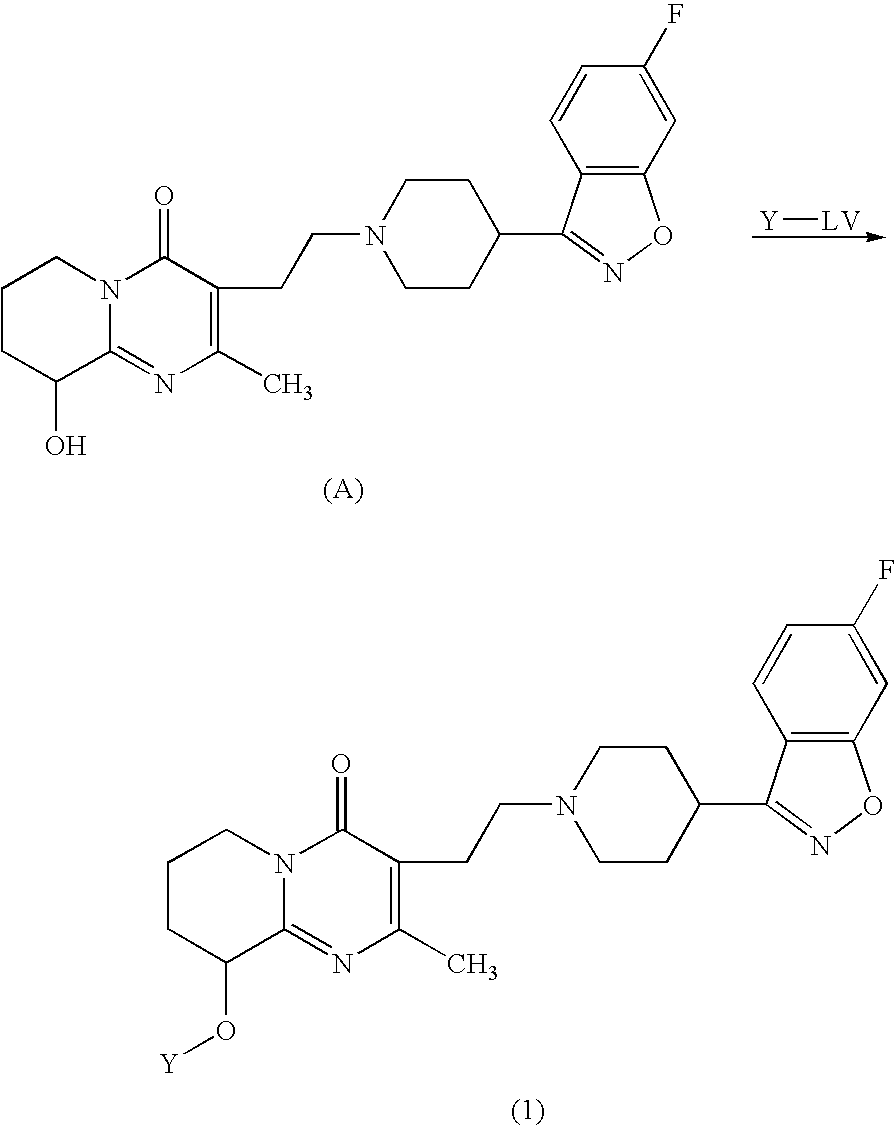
C1CC(O)C2=NC(C)=C(CCN3CCC(C4=NOC5=C4C=CC(F)=C5)CC3)C(=O)N2C1.[Y][LV].C1CC(O[Y])C2=NC(C)=C(CCN3CCC(C4=NOC5=C4C=CC(F)=C5)CC3)C(=O)N2C1
